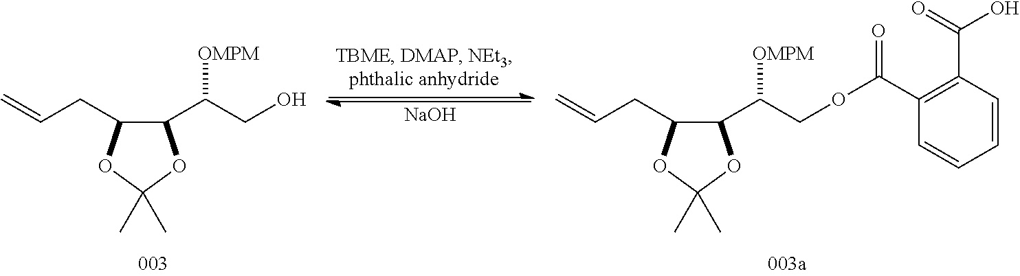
C1(C(CO)[OMPM])C(CC=C)OC(C)(C)O1.C1(C(COC(C2=C(C(O)=O)C=CC=C2)=O)[OMPM])C(CC=C)OC(C)(C)O1.[NaOH]
